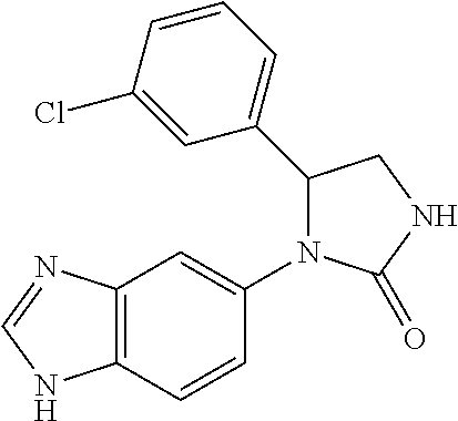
C1(=O)NCC(C2=CC=CC(Cl)=C2)N1C1=CC2=C(NC=N2)C=C1
